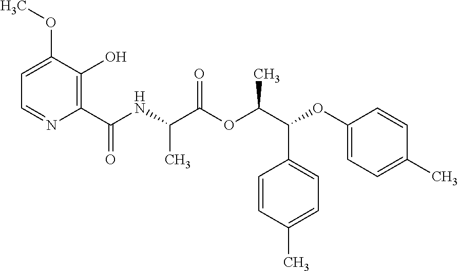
C1=C(OC)C(O)=C(C(NC(C(OC(C(C2=CC=C(C)C=C2)OC2=CC=C(C)C=C2)C)=O)C)=O)N=C1
